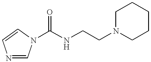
N1=CN(C(NCCN2CCCCC2)=O)C=C1
